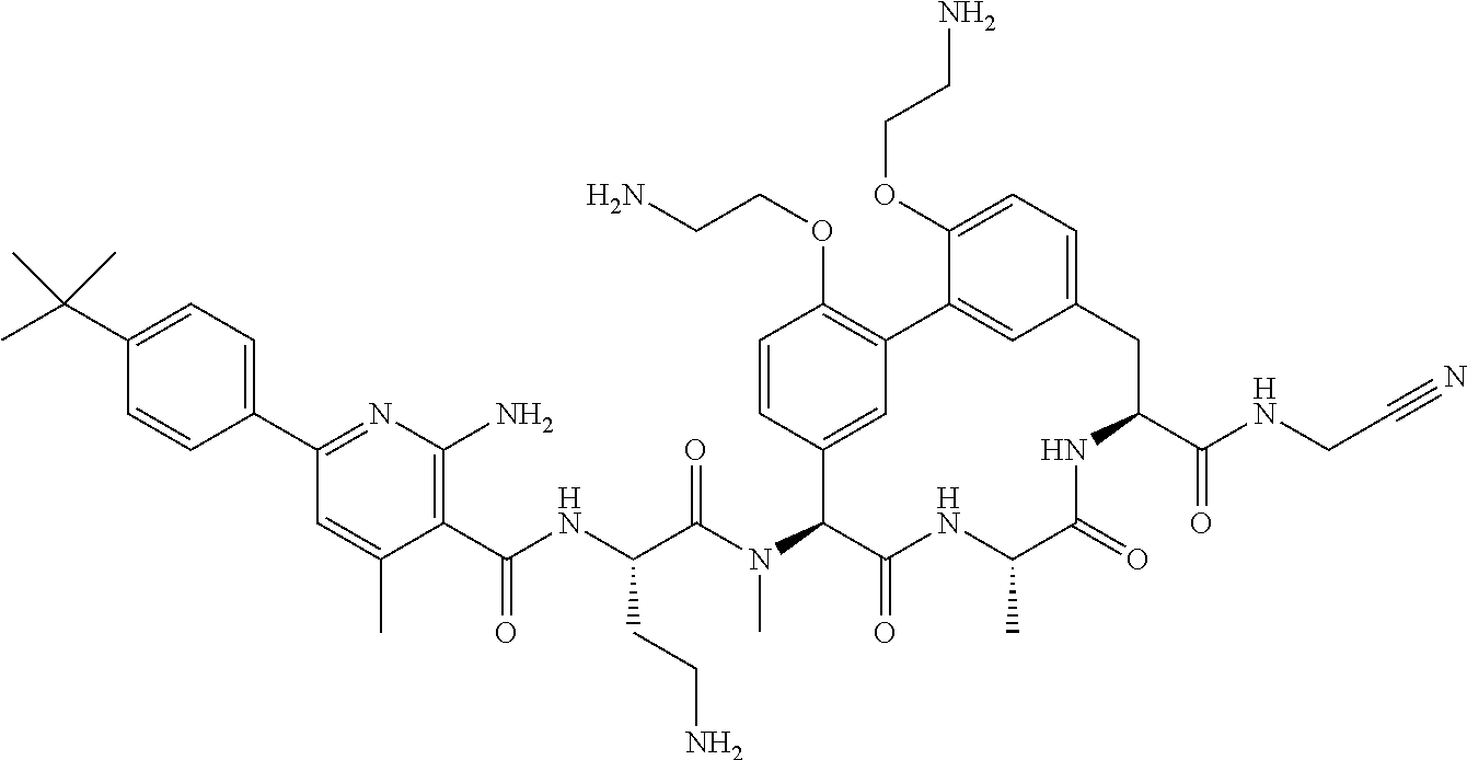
C1(C(NC(C(N(C2C(=O)NC(C)C(=O)NC(C(NCC#N)=O)CC3=CC=C(OCCN)C(=C3)C3=C(OCCN)C=CC2=C3)C)=O)CCN)=O)=C(N)N=C(C2=CC=C(C(C)(C)C)C=C2)C=C1C
